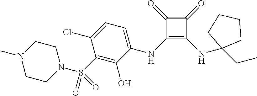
C1(=O)C(NC2=CC=C(Cl)C(S(N3CCN(C)CC3)(=O)=O)=C2O)=C(NC2(CC)CCCC2)C1=O
